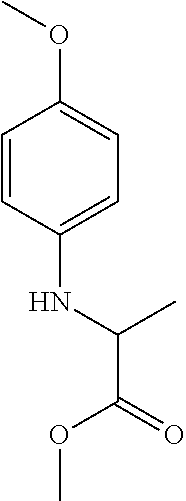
C1=CC(NC(C)C(OC)=O)=CC=C1OC
